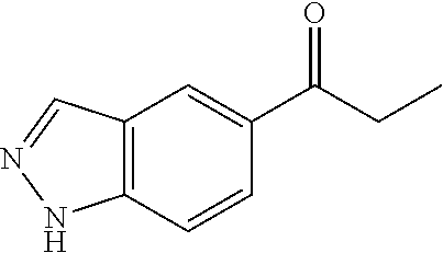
C12=C(C=CC(C(CC)=O)=C1)NN=C2
